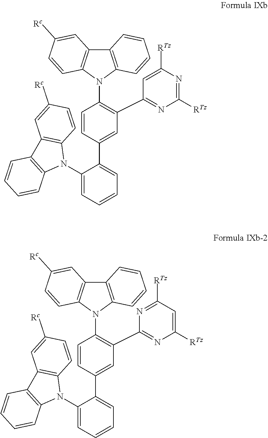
C1=CC(C2=CC=CC=C2N2C3=C(C4=C2C=CC=C4)C=C([Rc])C=C3)=CC(C2=NC([RTz])=NC([RTz])=C2)=C1N1C2=C(C3=C1C=CC([Rc])=C3)C=CC=C2.C1=CC(C2=CC=CC=C2N2C3=C(C4=C2C=CC=C4)C=C([Rc])C=C3)=CC(C2=NC([RTz])=CC([RTz])=N2)=C1N1C2=C(C3=C1C=CC([Rc])=C3)C=CC=C2
